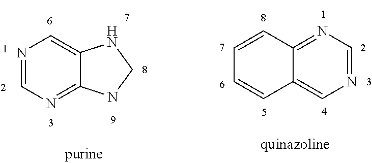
N1=CN=C2C(=C1)C=CC=C2.N1=CN=C2C(=C1)NCN2
